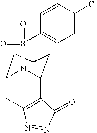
C12CC3=C(C(N1S(=O)(C1=CC=C(Cl)C=C1)=O)CCC2)C(=O)N=N3
